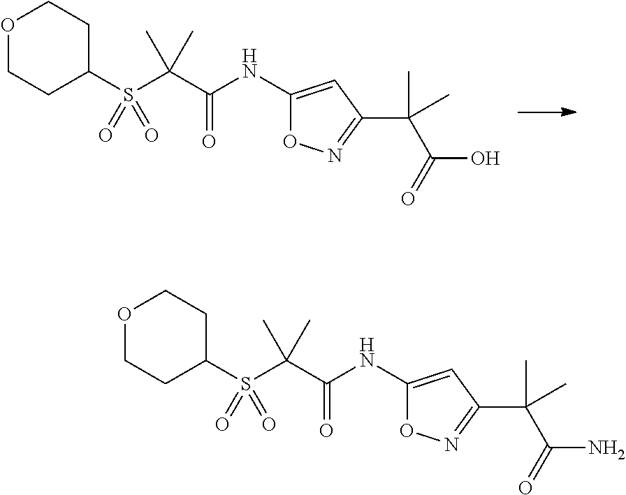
O1CCC(S(C(C(NC2=CC(C(C)(C(=O)O)C)=NO2)=O)(C)C)(=O)=O)CC1.O1CCC(S(C(C(NC2=CC(C(C)(C(=O)N)C)=NO2)=O)(C)C)(=O)=O)CC1
